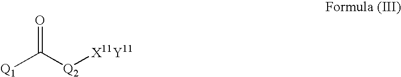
[Q1]C([Q2][X11Y11])=O
